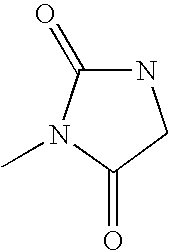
C1(=O)N(C)C(=O)CN1
